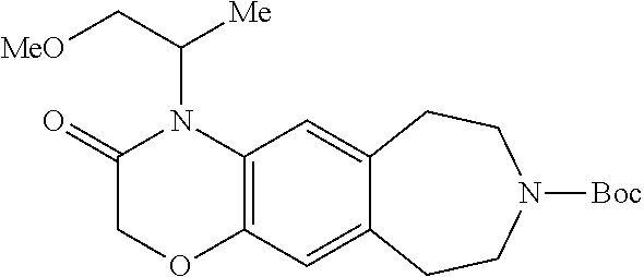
C12=C(C=C3C(=C1)CCN([Boc])CC3)N(C(C[MeO])[Me])C(=O)CO2
